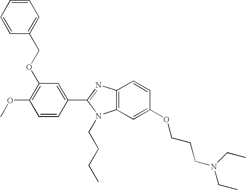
C1(C2=NC3=C(N2CCCC)C=C(OCCCN(CC)CC)C=C3)=CC(OCC2=CC=CC=C2)=C(OC)C=C1
